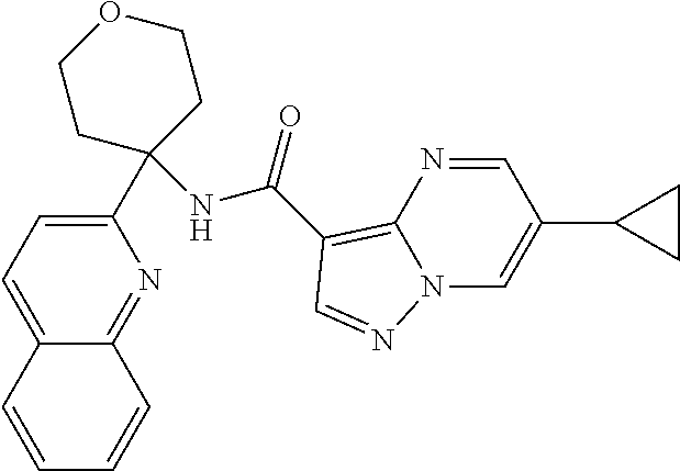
C12=CC=C(C3(NC(=O)C4=C5N(C=C(C6CC6)C=N5)N=C4)CCOCC3)N=C1C=CC=C2
